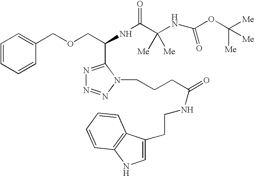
C1=CC=CC(COCC(NC(=O)C(NC(=O)OC([Me])([Me])[Me])([Me])[Me])C2=NN=NN2CCCC(=O)NCCC2=CNC3=C2C=CC=C3)=C1
